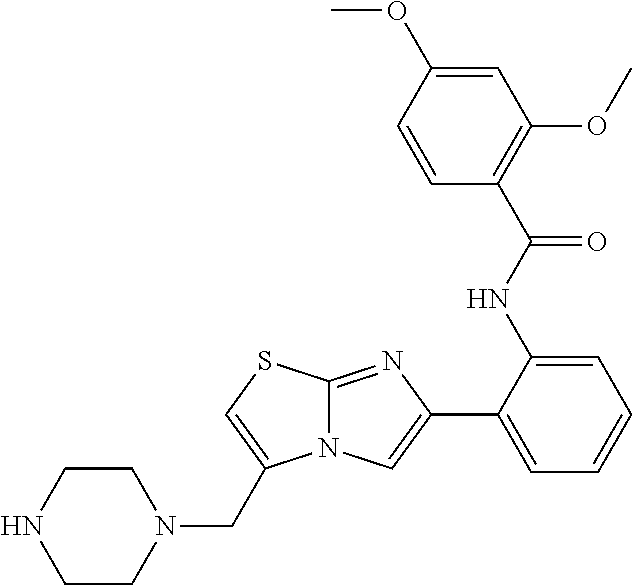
C12=NC(C3=CC=CC=C3NC(C3=C(OC)C=C(OC)C=C3)=O)=CN1C(CN1CCNCC1)=CS2
